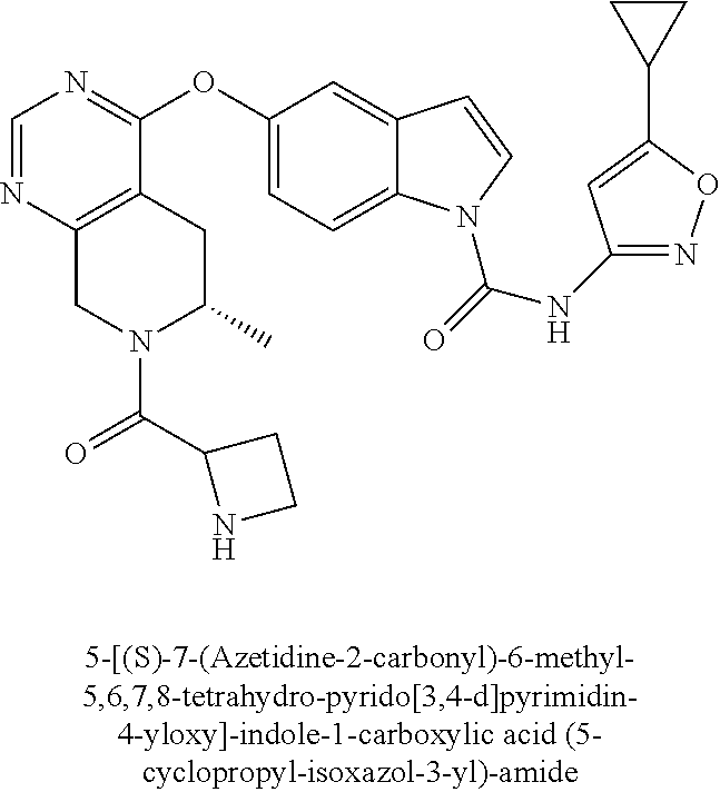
C1=NC2=C(C(OC3=CC=C4C(=C3)C=CN4C(=O)NC3=NOC(C4CC4)=C3)=N1)CC(C)N(C(C1NCC1)=O)C2
